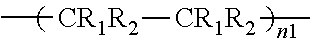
C[CR1R2][CR1R2]C
